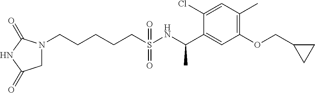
C(S(NC(C1=CC(OCC2CC2)=C(C)C=C1Cl)C)(=O)=O)CCCCN1CC(=O)NC1=O
